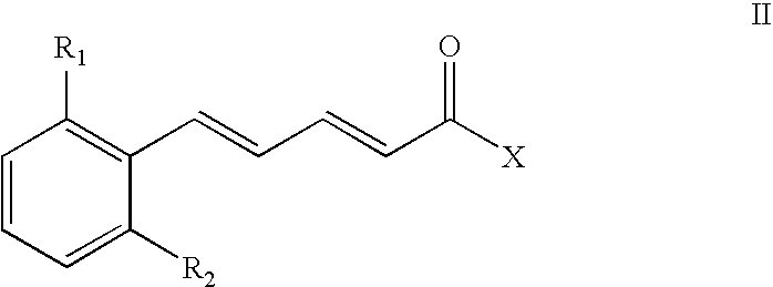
C1=CC=C([R2])C(C=CC=CC([X])=O)=C1[R1]
